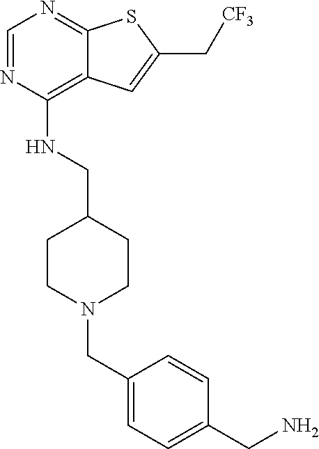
C1=NC(NCC2CCN(CC3=CC=C(CN)C=C3)CC2)=C2C(=N1)SC(C[CF3])=C2
